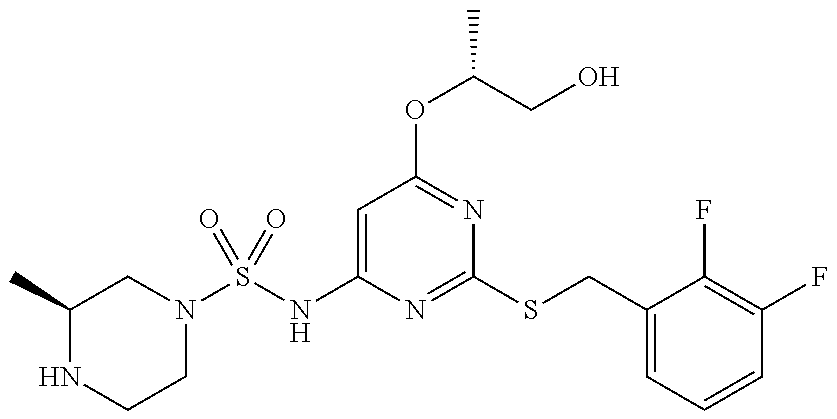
C1=C(NS(N2CC(C)NCC2)(=O)=O)N=C(SCC2=CC=CC(F)=C2F)N=C1OC(CO)C
